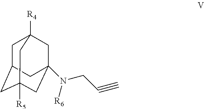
C1C2CC3([R5])CC(N([R6])CC#C)(CC1([R4])C3)C2
